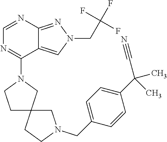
C1=NC2=NN(CC(F)(F)F)C=C2C(N2CCC3(C2)CCN(CC2=CC=C(C(C#N)(C)C)C=C2)C3)=N1
